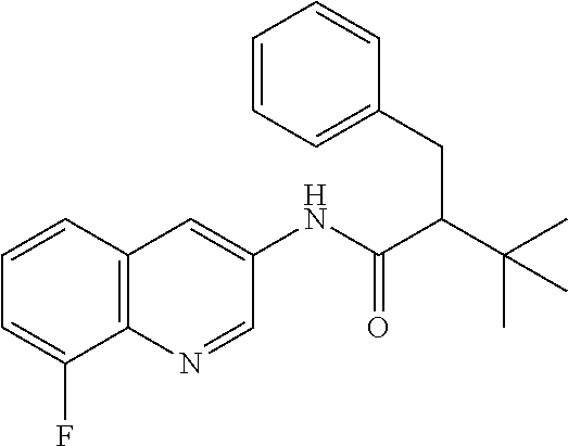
C12=C(N=CC(NC(C(CC3=CC=CC=C3)C(C)(C)C)=O)=C1)C(F)=CC=C2
